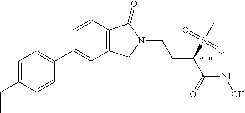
C1=C(CC)C=CC(C2=CC3=C(C=C2)C(=O)N(CCC(C)(S(C)(=O)=O)C(=O)NO)C3)=C1
